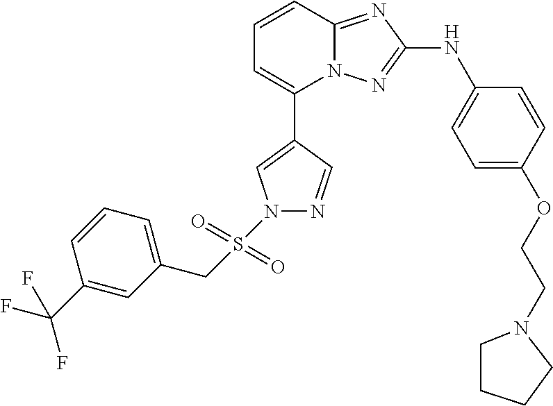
C1=CC2=NC(NC3=CC=C(OCCN4CCCC4)C=C3)=NN2C(C2=CN(S(CC3=CC=CC(C(F)(F)F)=C3)(=O)=O)N=C2)=C1
